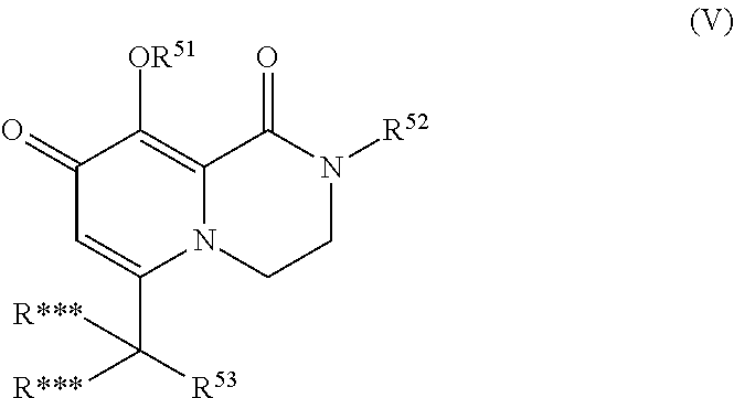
C1(=O)C=C(C([R53])([R***])[R***])N2C(=C1[OR51])C(=O)N([R52])CC2
